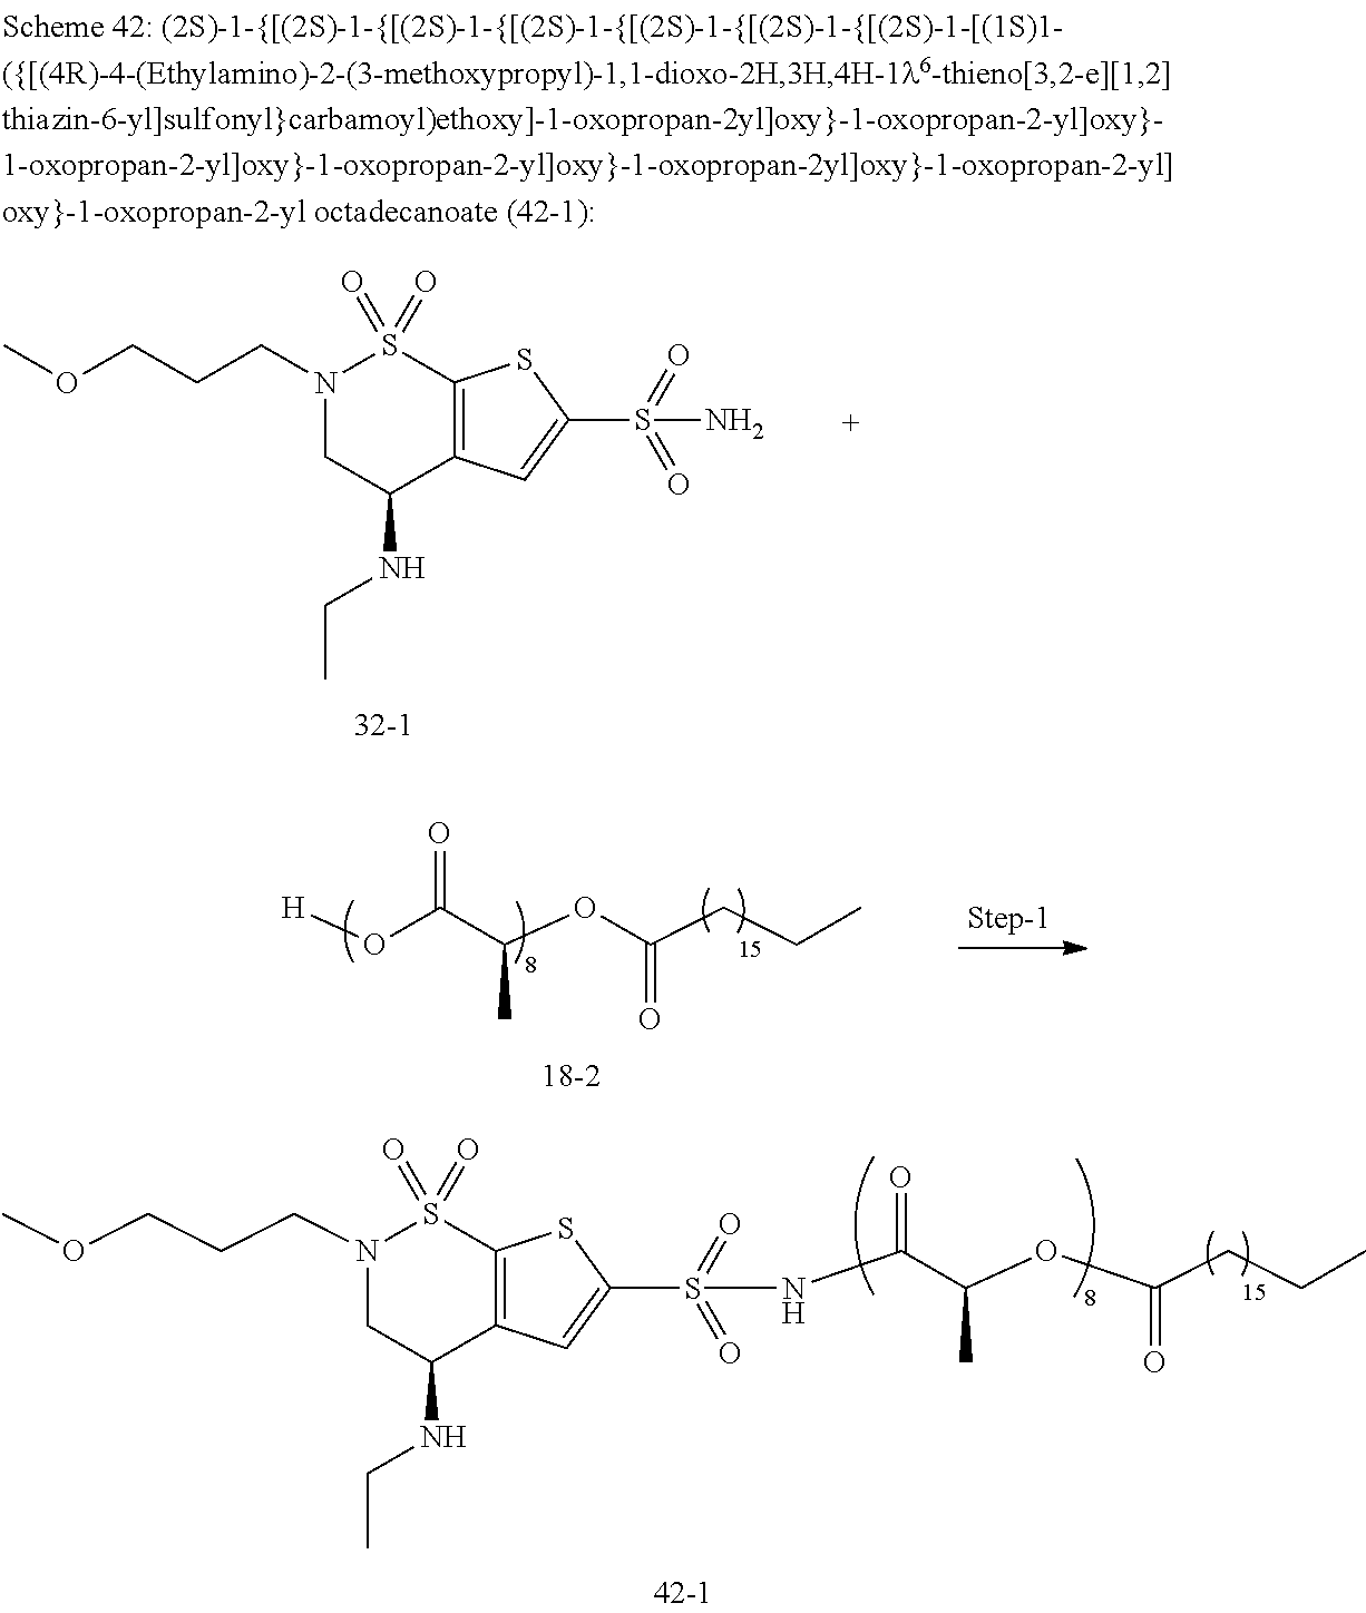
N1(CCCOC)CC(NCC)C2=C(S1(=O)=O)SC(S(=O)(=O)N)=C2.[H]OC(C(OC(CCC)=O)C)=O.N1(CCCOC)CC(NCC)C2=C(S1(=O)=O)SC(S(=O)(=O)NC(C(OC(CCC)=O)C)=O)=C2
